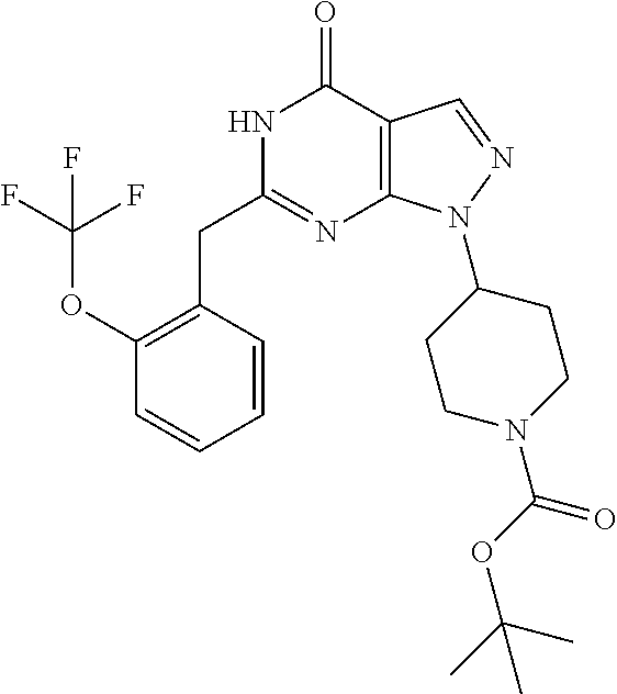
N1C(CC2=C(OC(F)(F)F)C=CC=C2)=NC2=C(C1=O)C=NN2C1CCN(C(OC(C)(C)C)=O)CC1
